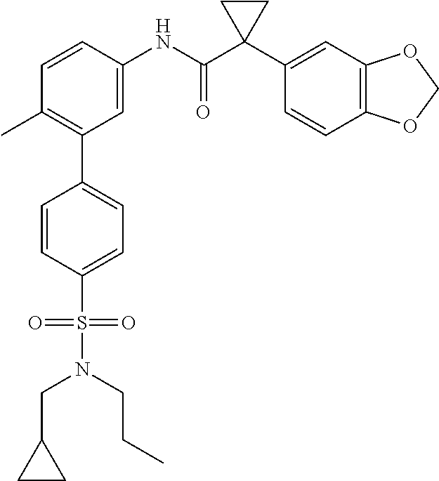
C1=C(NC(C2(C3=CC4=C(C=C3)OCO4)CC2)=O)C=CC(C)=C1C1=CC=C(S(=O)(=O)N(CCC)CC2CC2)C=C1
